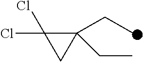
C1(CC)(CC)C(Cl)(Cl)C1
